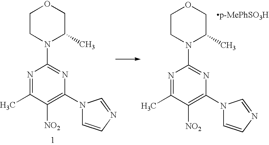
C1CN(C2=NC(N3C=CN=C3)=C([NO2])C(C)=N2)C(C)CO1.C1CN(C2=NC(N3C=CN=C3)=C([NO2])C(C)=N2)C(C)CO1
